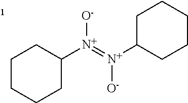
C1CCCC([N+](=[N+](C2CCCCC2)[O-])[O-])C1
